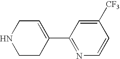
C1CC(C2=NC=CC([CF3])=C2)=CCN1
